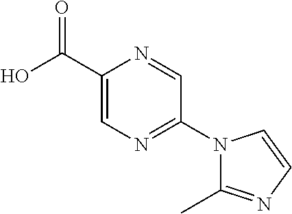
OC(=O)C1=CN=C(N2C(C)=NC=C2)C=N1
